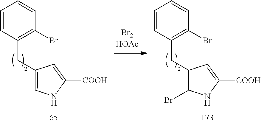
C1=CC(CC2=CNC([COOH])=C2)=C(Br)C=C1.C1=CC(CC2=C(Br)NC([COOH])=C2)=C(Br)C=C1
